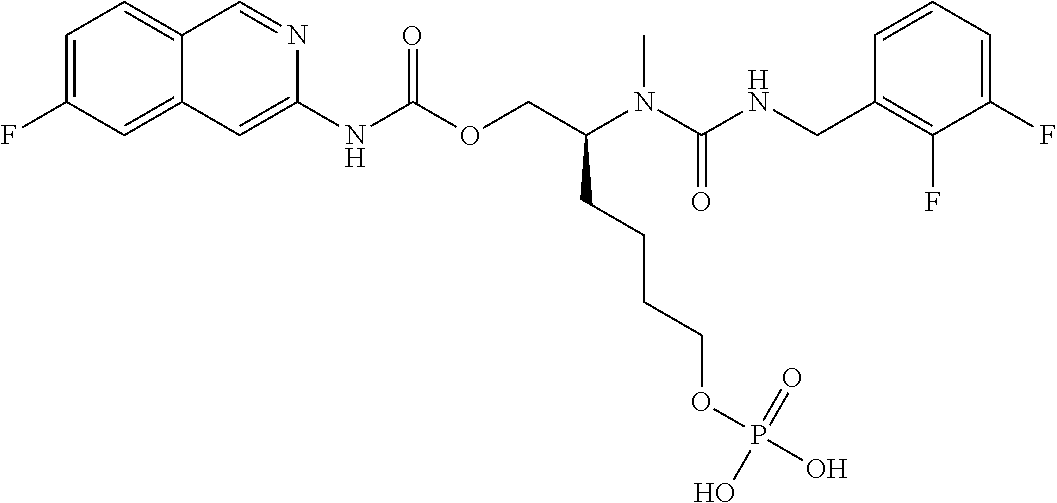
C1=CC(CNC(N(C(COC(NC2=CC3=CC(F)=CC=C3C=N2)=O)CCCCOP(O)(=O)O)C)=O)=C(F)C(F)=C1
